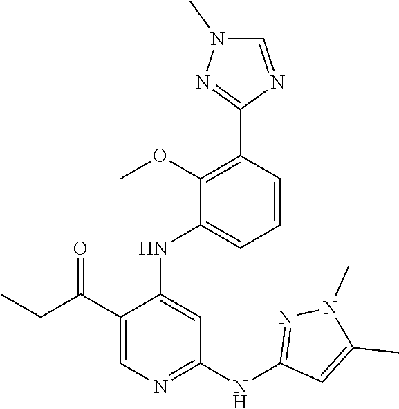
C1(C(CC)=O)=CN=C(NC2=NN(C)C(C)=C2)C=C1NC1=CC=CC(C2=NN(C)C=N2)=C1OC
